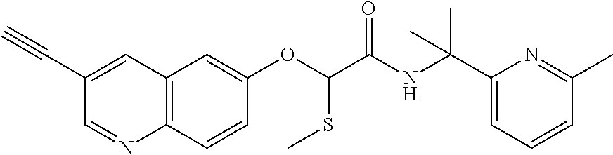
C1(C#C)=CC2=C(N=C1)C=CC(OC(SC)C(=O)NC(C1=CC=CC(C)=N1)(C)C)=C2
